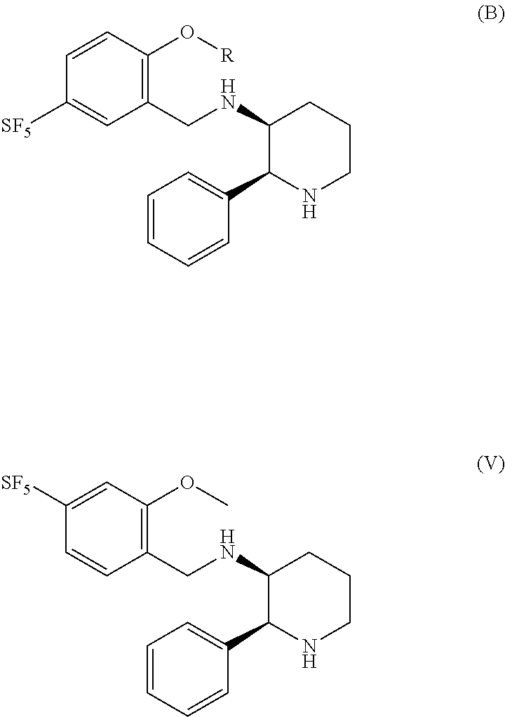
[R]OC1=C(CNC2C(C3=CC=CC=C3)NCCC2)C=C([SF5])C=C1.COC1=C(CNC2C(C3=CC=CC=C3)NCCC2)C=CC([SF5])=C1
